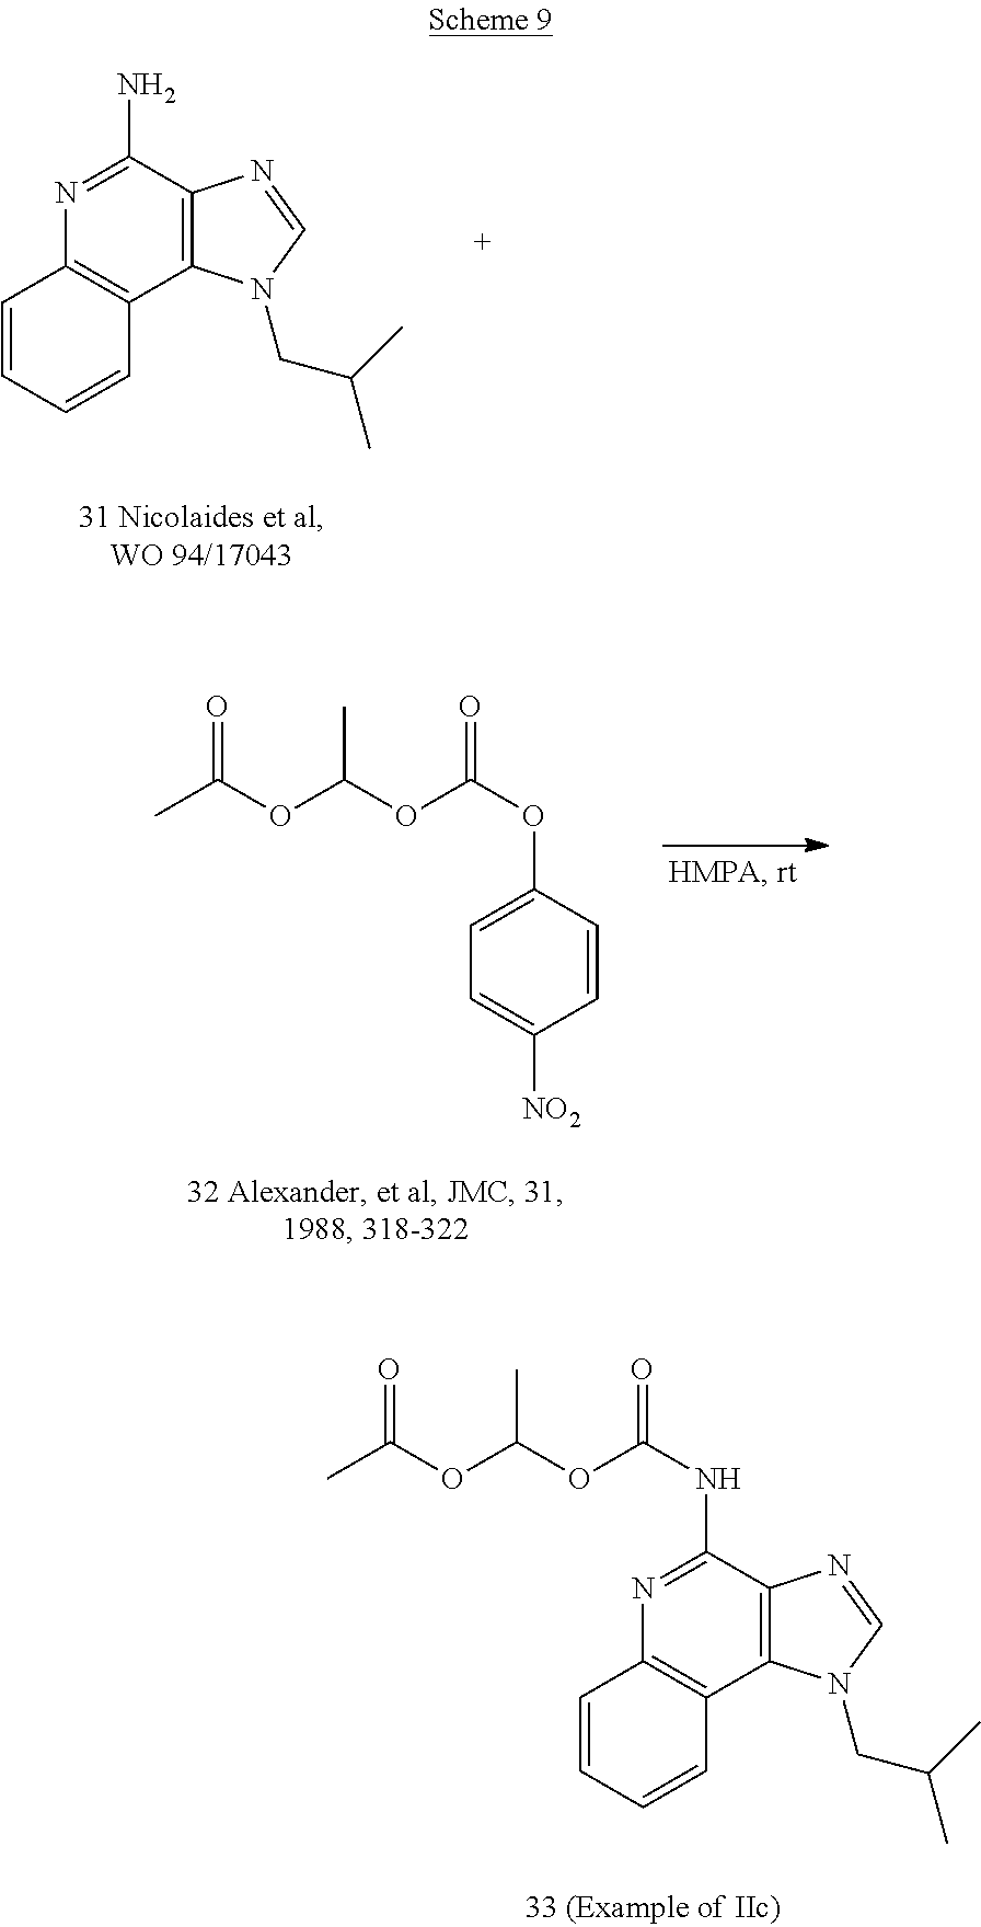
C12=C(C(N)=NC3=C1C=CC=C3)N=CN2CC(C)C.C1=CC(OC(=O)OC(OC(C)=O)C)=CC=C1[NO2].C12=C(C(NC(=O)OC(OC(C)=O)C)=NC3=C1C=CC=C3)N=CN2CC(C)C
